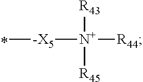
[R43][N+]([R45])([R44])[-X5]C
